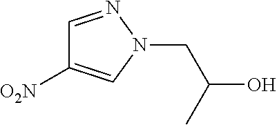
C(N1N=CC([O2N])=C1)C(O)C
